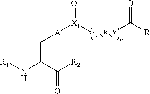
C(=O)(C(N[R1])C[A][X1]([CR8R9]C(=O)[R])=O)[R2]
